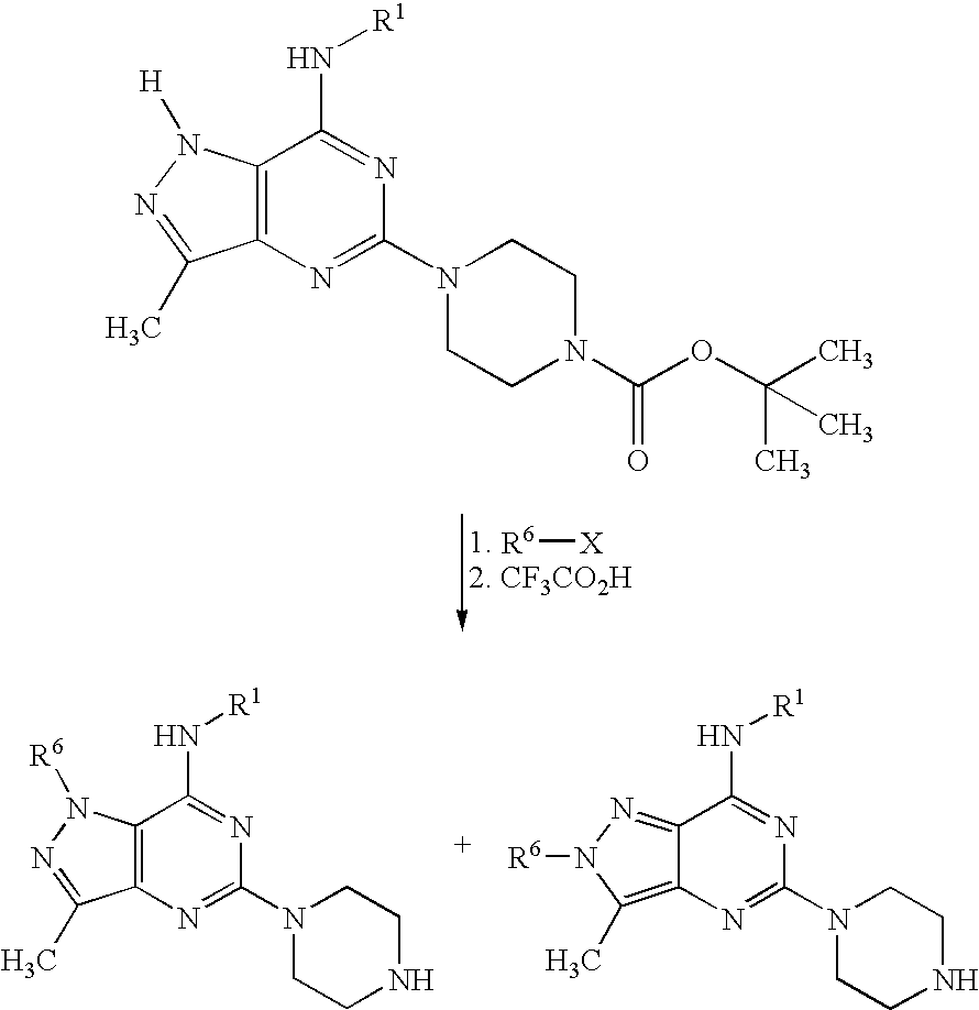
C12=C(N=C(N3CCNCC3)N=C1N[R1])C(C)=NN2[R6].C12=NN([R6])C(C)=C1N=C(N1CCNCC1)N=C2N[R1].[R6][X].C12=C(N=C(N3CCN(C(OC(C)(C)C)=O)CC3)N=C1N[R1])C(C)=NN2[H]
